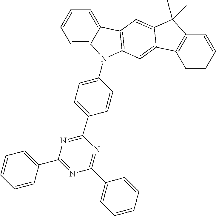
C1=C2C(=CC=C1)C1=C(N2C2=CC=C(C3=NC(C4=CC=CC=C4)=NC(C4=CC=CC=C4)=N3)C=C2)C=C2C(=C1)C(C)(C)C1=C2C=CC=C1
